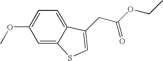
C1=C(OC)C=C2C(=C1)C(CC(OCC)=O)=CS2
